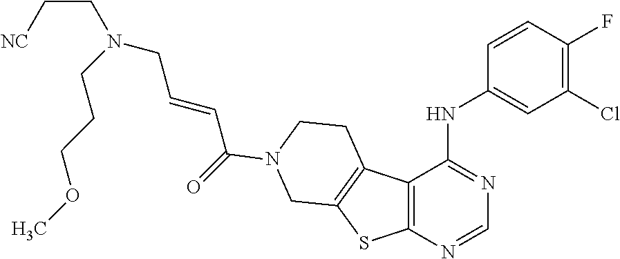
C(C=CC(=O)N1CCC2=C(SC3=C2C(NC2=CC(Cl)=C(F)C=C2)=NC=N3)C1)N(CC[CN])CCCOC
